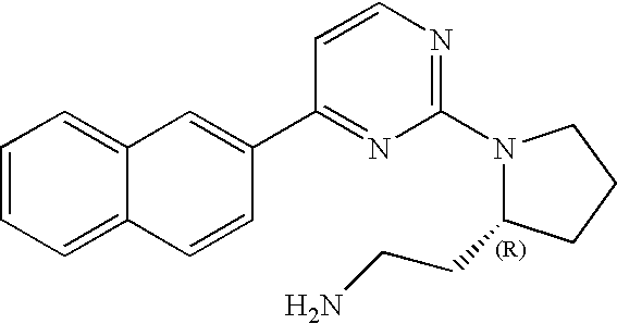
C1=CC=C2C(=C1)C=C(C1=NC(N3C(CCN)CCC3)=NC=C1)C=C2
